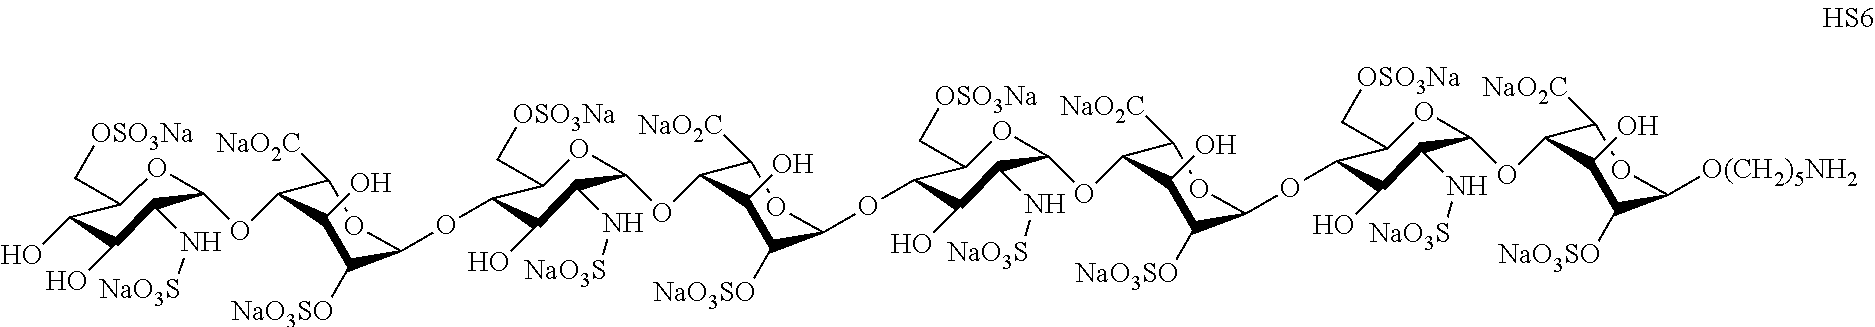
C1([NaO2C])C(OC2OC(C[OSO3Na])C(O)C(O)C2N[NaO3S])C(O)C([NaO3SO])C(OC2C(C[OSO3Na])OC(OC3C([NaO2C])OC(OC4C(C[OSO3Na])OC(OC5C([NaO2C])OC(OC6C(C[OSO3Na])OC(OC7C([NaO2C])OC([O(CH2)5NH2])C([NaO3SO])C7O)C(N[NaO3S])C6O)C([NaO3SO])C5O)C(N[NaO3S])C4O)C([NaO3SO])C3O)C(N[NaO3S])C2O)O1
